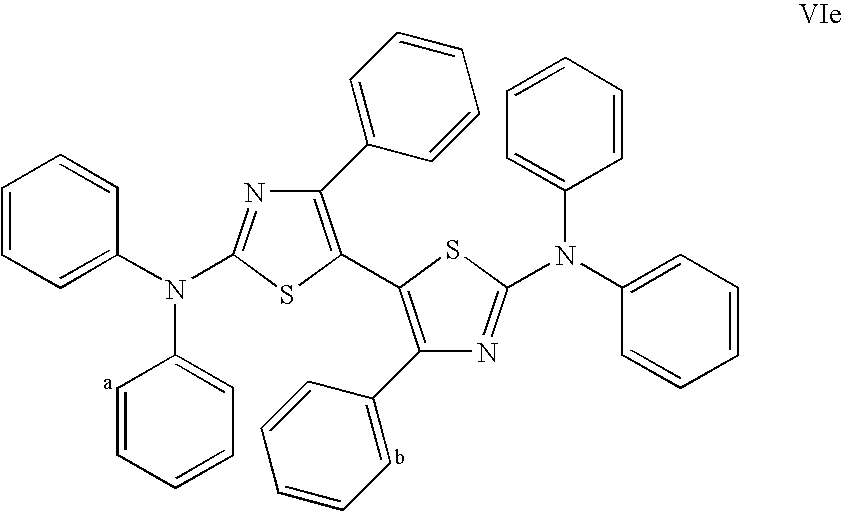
C1(C2=CC=CC=C2)=C(C2=C(C3=CC=CC=C3)N=C(N(C3=CC=CC=C3)C3=CC=CC=C3)S2)SC(N(C2=CC=CC=C2)C2=CC=CC=C2)=N1
